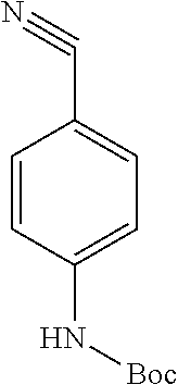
C1=CC(N[Boc])=CC=C1C#N
